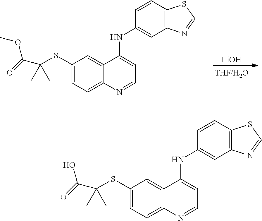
[LiOH].C1(SC(C)(C)C(=O)OC)=CC=C2C(=C1)C(NC1=CC3=C(C=C1)SC=N3)=CC=N2.C1(SC(C)(C)C(=O)O)=CC=C2C(=C1)C(NC1=CC3=C(C=C1)SC=N3)=CC=N2
